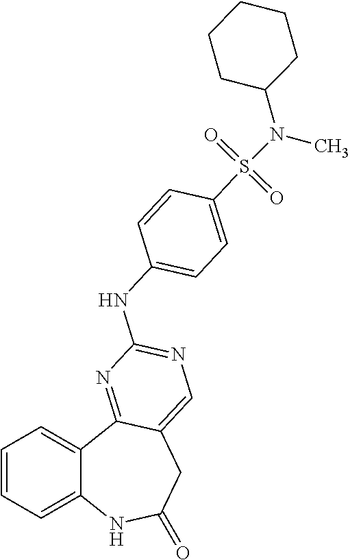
C1=CC=C2C(=C1)C1=NC(NC3=CC=C(S(N(C)C4CCCCC4)(=O)=O)C=C3)=NC=C1CC(=O)N2
